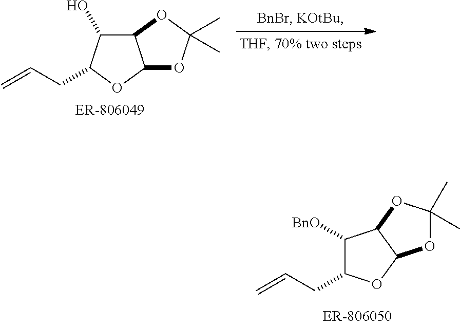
C1(O)C2C(OC1CC=C)OC(C)(C)O2.C1([BnO])C(CC=C)OC2C1OC(C)(C)O2
